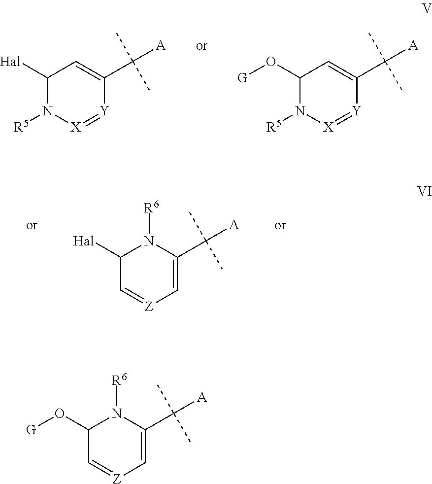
C1([Hal])N([R5])[X]=[Y]C(C(C)(C)[A])=C1.C1(O[G])N([R5])[X]=[Y]C(C(C)(C)[A])=C1.C1([Hal])C=[Z]C=C(C(C)(C)[A])N1[R6].C1(O[G])C=[Z]C=C(C(C)(C)[A])N1[R6]
